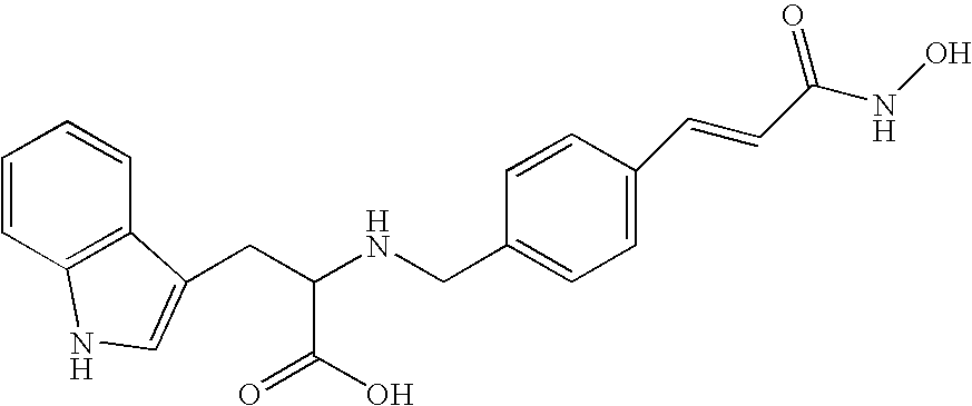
C(NCC1=CC=C(C=CC(NO)=O)C=C1)(CC1=CNC2=C1C=CC=C2)C(O)=O
